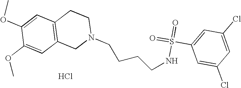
C1=C(S(=O)(=O)NCCCCN2CCC3=C(C2)C=C(OC)C(OC)=C3)C=C(Cl)C=C1Cl.Cl
